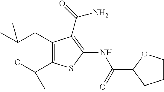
C1(C)(C)OC(C)(C)C2=C(C1)C(C(N)=O)=C(NC(=O)C1CCCO1)S2
